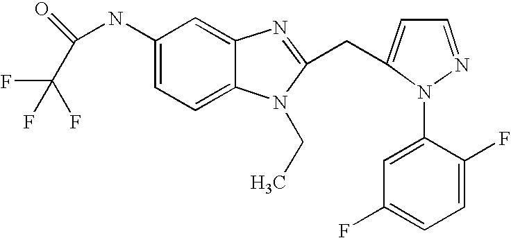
C1(NC(C(F)(F)F)=O)=CC=C2C(=C1)N=C(CC1=CC=NN1C1=CC(F)=CC=C1F)N2CC
